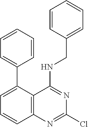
C1(C2=CC=CC3=C2C(NCC2=CC=CC=C2)=NC(Cl)=N3)=CC=CC=C1
